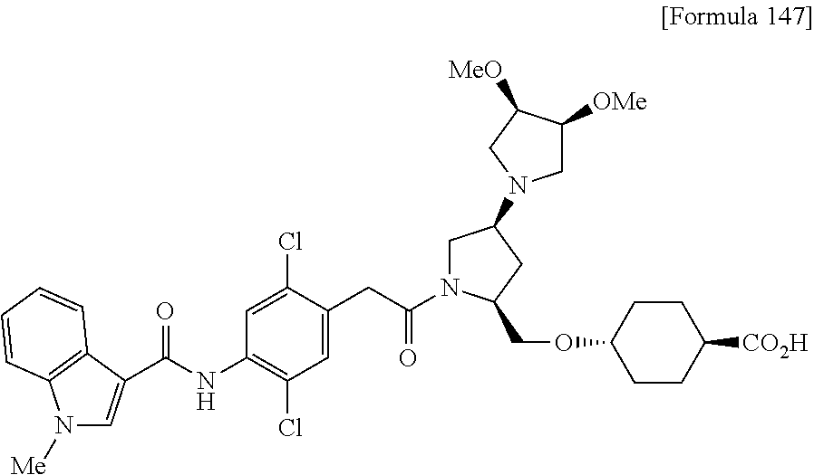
C1=C(C(NC2=C(Cl)C=C(CC(=O)N3CC(N4CC([OMe])C([MeO])C4)CC3COC3CCC([CO2H])CC3)C(Cl)=C2)=O)C2=C(C=CC=C2)N1[Me]
